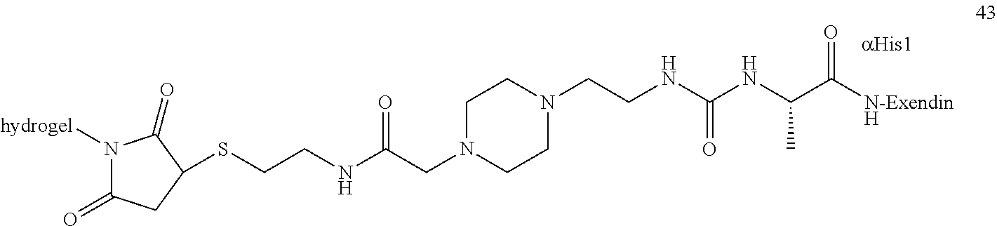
C1N(CC(NCCSC2CC(=O)N([hydrogel])C2=O)=O)CCN(CCNC(NC(C([N-ExendinH])=O)C)=O)C1
